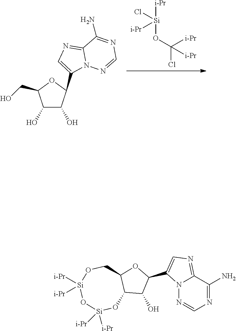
[Si](OC(Cl)([i-Pr])[i-Pr])(Cl)([i-Pr])[i-Pr].C1(O)C(O)C(C2=CN=C3N2N=CN=C3N)OC1CO.N12N=CN=C(N)C1=NC=C2C1C(O)C2C(O1)CO[Si]([i-Pr])([i-Pr])O[Si]([i-Pr])([i-Pr])O2
